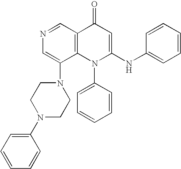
N1=CC2=C(C(N3CCN(C4=CC=CC=C4)CC3)=C1)N(C1=CC=CC=C1)C(NC1=CC=CC=C1)=CC2=O
